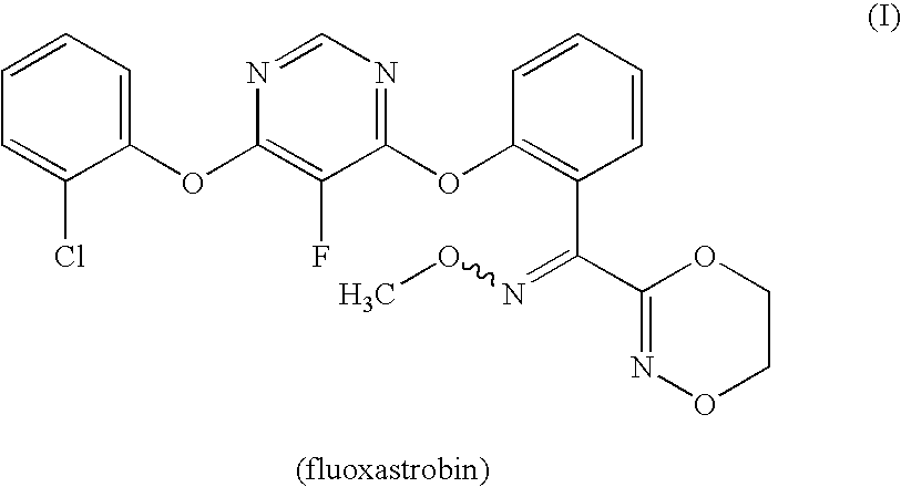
C1=C(Cl)C(OC2=C(F)C(OC3=C(C(C4=NOCCO4)=NOC)C=CC=C3)=NC=N2)=CC=C1
